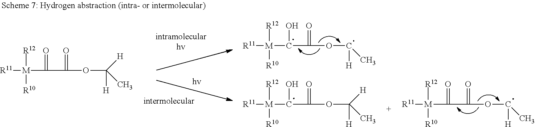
[R11][M](C(O)C(=O)OC([H])C)([R12])[R10].[R11][M](C(=O)C(=O)OC([H])C)([R12])[R10].[R11][M](C(O)C(=O)OC([H])(C)[H])([R12])[R10].[R11][M](C(=O)C(=O)OC([H])(C)[H])([R12])[R10]
